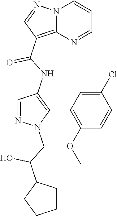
N12C(=C(C(NC3=C(C4=C(OC)C=CC(Cl)=C4)N(CC(C4CCCC4)O)N=C3)=O)C=N1)N=CC=C2
